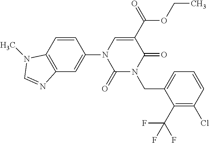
C1(=O)N(CC2=CC=CC(Cl)=C2C(F)(F)F)C(=O)C(C(OCC)=O)=CN1C1=CC2=C(C=C1)N(C)C=N2
